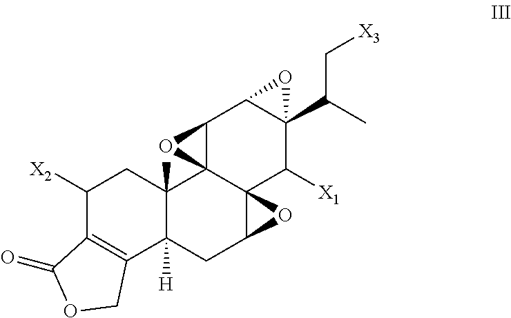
C1([X2])C2=C(C3([H])C(C)(C1)C14C5(C(C3)O5)C([X1])C3(C(C)C[X3])C(C1O4)O3)COC2=O
